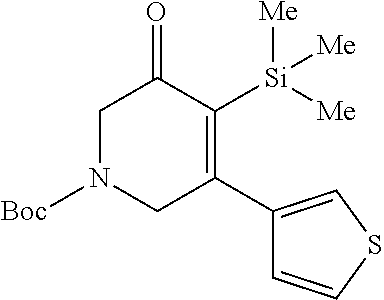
C1N([Boc])CC(C2=CSC=C2)=C([Si]([Me])([Me])[Me])C1=O
